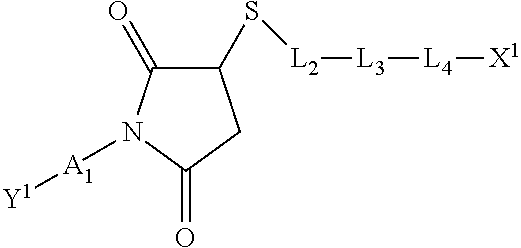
[L2]([L3][L4][X1])SC1C(=O)N([A1][Y1])C(=O)C1
